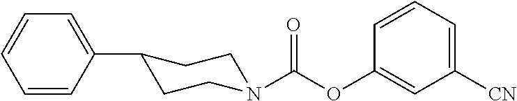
C1=CC(C2CCN(C(OC3=CC([CN])=CC=C3)=O)CC2)=CC=C1
